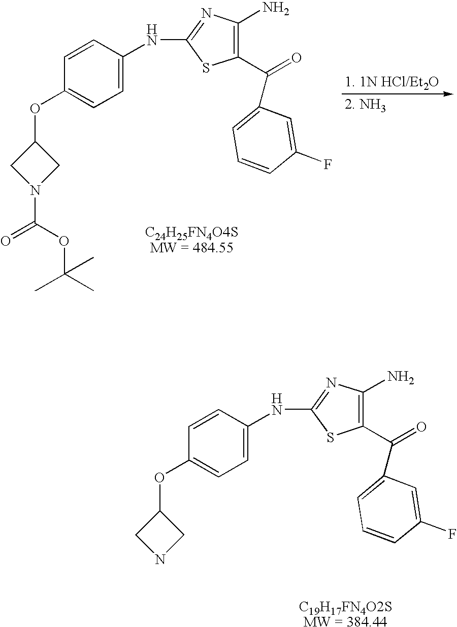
C1=C(NC2=NC(N)=C(C(C3=CC=CC(F)=C3)=O)S2)C=CC(OC2CNC2)=C1.C1=C(NC2=NC(N)=C(C(C3=CC=CC(F)=C3)=O)S2)C=CC(OC2CN(C(OC(C)(C)C)=O)C2)=C1
